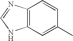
C12=C(NC=N1)C=C(C)C=C2
